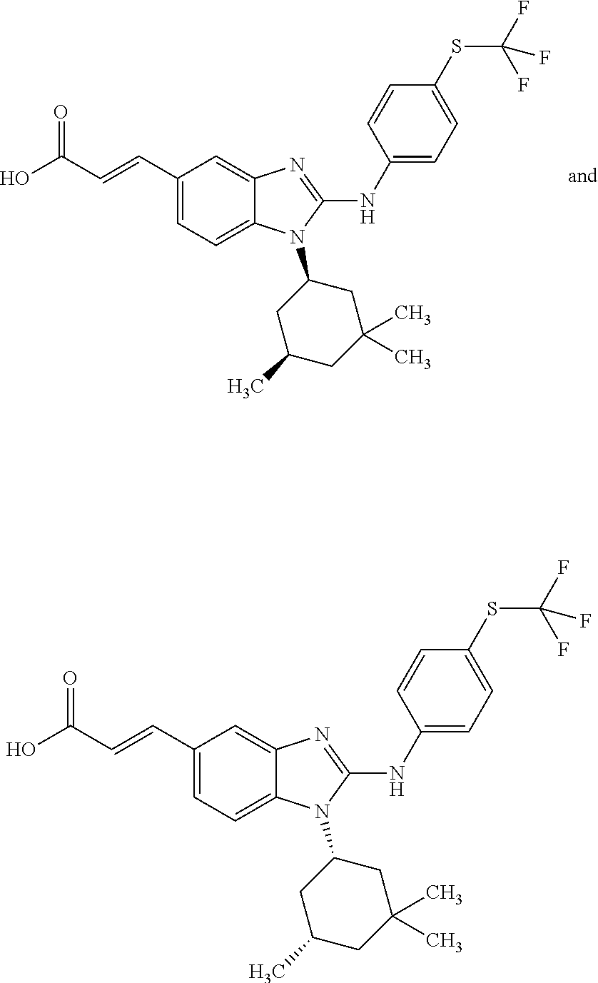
C1(C=CC(O)=O)=CC=C2C(=C1)N=C(NC1=CC=C(SC(F)(F)F)C=C1)N2C1CC(C)CC(C)(C)C1.C1(C=CC(O)=O)=CC=C2C(=C1)N=C(NC1=CC=C(SC(F)(F)F)C=C1)N2C1CC(C)CC(C)(C)C1
